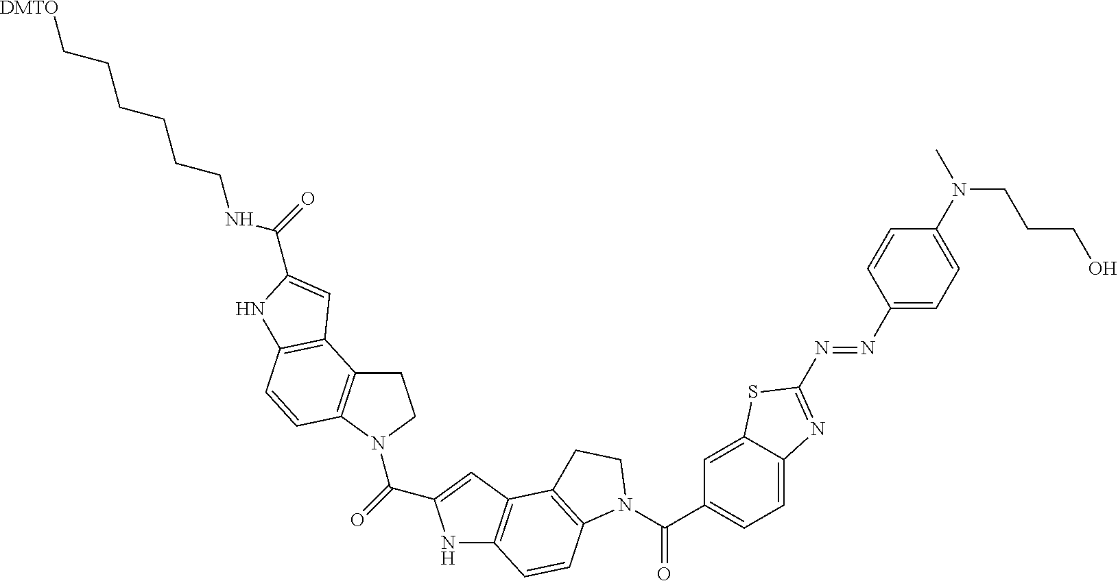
C1C2=C(N(C(=O)C3=CC4=C(N3)C=CC3=C4CCN3C(C3=CC=C4C(=C3)SC(N=NC3=CC=C(N(C)CCCO)C=C3)=N4)=O)C1)C=CC1=C2C=C(C(=O)NCCCCCC[DMTO])N1
